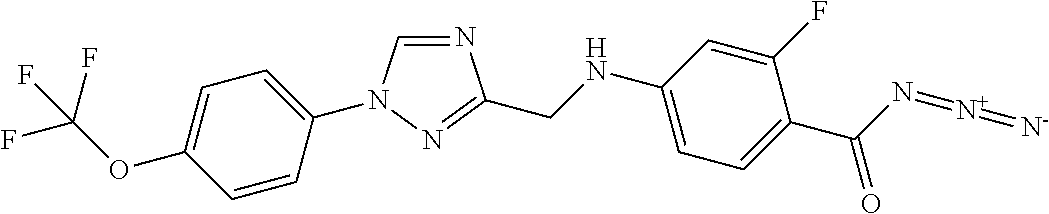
N1=CN(C2=CC=C(OC(F)(F)F)C=C2)N=C1CNC1=CC=C(C(N=[N+]=[N-])=O)C(F)=C1
